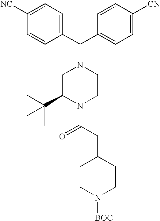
C1=C([NC])C=CC(C(N2CC(C(C)(C)C)N(C(CC3CCN([BOC])CC3)=O)CC2)C2=CC=C([CN])C=C2)=C1
